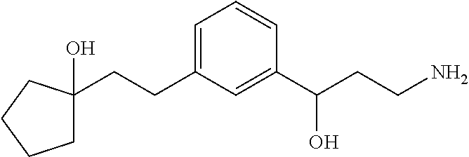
C1C(CCC2=CC=CC(C(CCN)O)=C2)(O)CCC1
